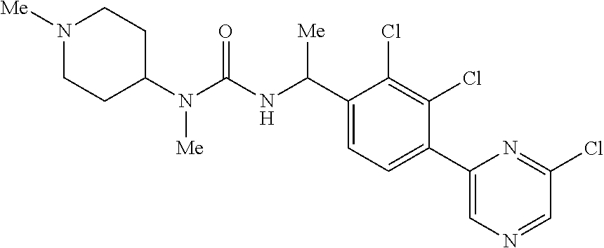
C1(N(C(NC(C2=CC=C(C3=CN=CC(Cl)=N3)C(Cl)=C2Cl)[Me])=O)[Me])CCN([Me])CC1
